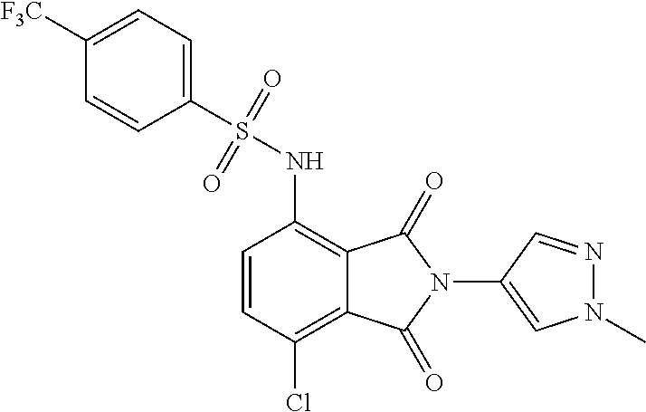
C1([F3C])=CC=C(S(=O)(=O)NC2=C3C(=C(Cl)C=C2)C(=O)N(C2=CN(C)N=C2)C3=O)C=C1
